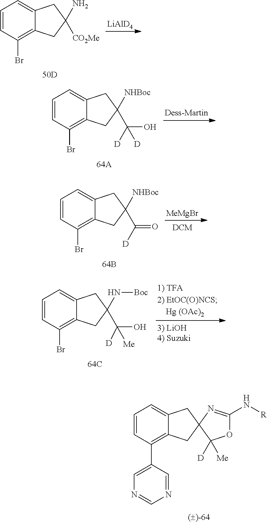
C1=CC(C2=CN=CN=C2)=C2C(=C1)CC1(C2)C([D])([Me])OC(N[R])=N1.C1=CC(Br)=C2C(=C1)CC(N)([CO2Me])C2.[LiAlD4].C1=CC(Br)=C2C(=C1)CC([NHBoc])(C([D])(O)[D])C2.C1=CC(Br)=C2C(=C1)CC([NHBoc])(C([D])=O)C2.[MeMgBr].C1=CC(Br)=C2C(=C1)CC(C([D])(O)[Me])(N[Boc])C2
